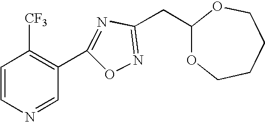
N1=CC(C2=NC(CC3OCCCCO3)=NO2)=C([CF3])C=C1
